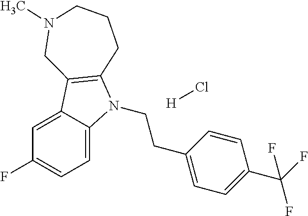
C1=C2C(=CC=C1F)N(CCC1=CC=C(C(F)(F)F)C=C1)C1=C2CN(C)CCC1.[H]Cl
